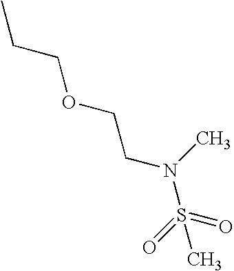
CCCOCCN(C)S(=O)(=O)C
